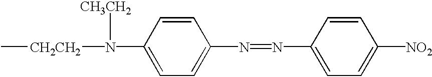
[CH2CH2](N(C1=CC=C(N=NC2=CC=C([NO2])C=C2)C=C1)[CH3CH2])C
